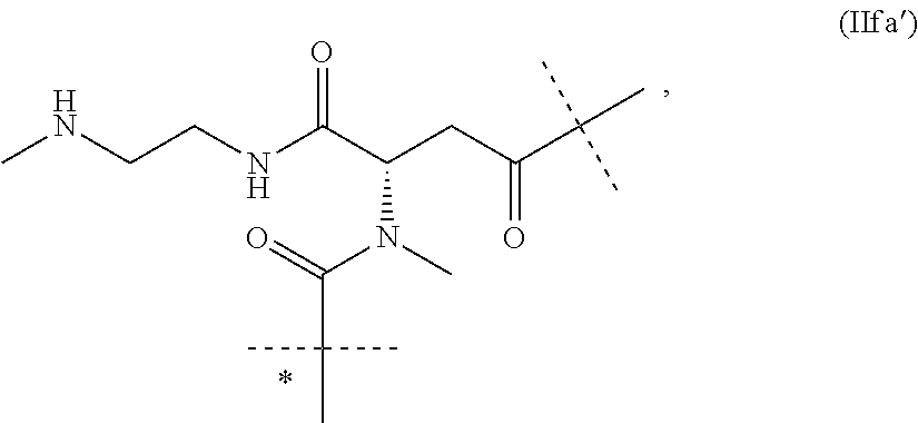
N(CCNC(C(CC(C(C)(C)C)=O)N(C(=O)C(C)(C)C)C)=O)C
